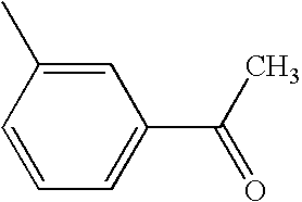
C1=C(C)C=CC=C1C(C)=O
